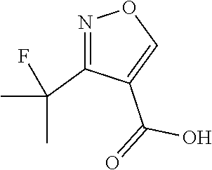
N1=C(C(C)(F)C)C(C(=O)O)=CO1
